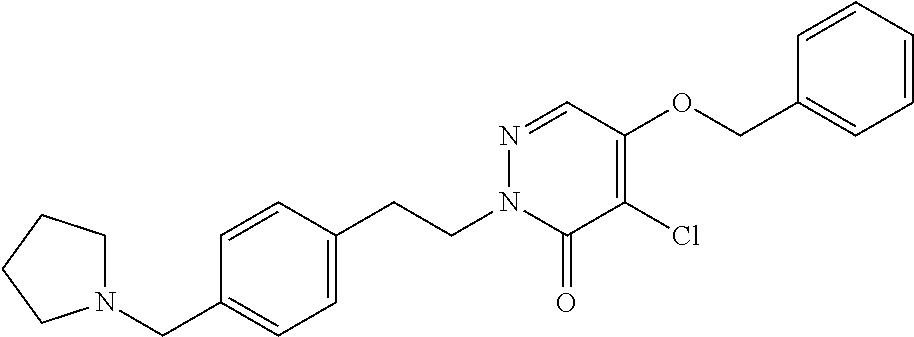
C(C1=CC=C(CCN2C(=O)C(Cl)=C(OCC3=CC=CC=C3)C=N2)C=C1)N1CCCC1
